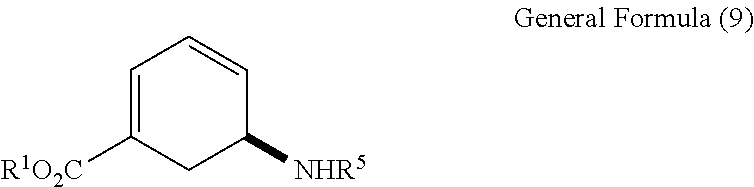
C1([R1O2C])=CC=CC([NHR5])C1
